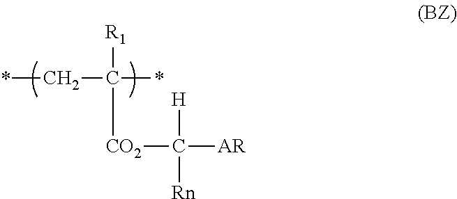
*CC(*)([R1])[CO2]C([AR])([H])[Rn]
